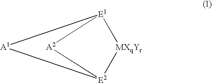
[E1]12[MXqYr][E2]([A2]1)[A1]2
